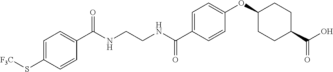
C(NCCNC(C1=CC=C(OC2CCC(C(O)=O)CC2)C=C1)=O)(=O)C1=CC=C(S[F3C])C=C1
